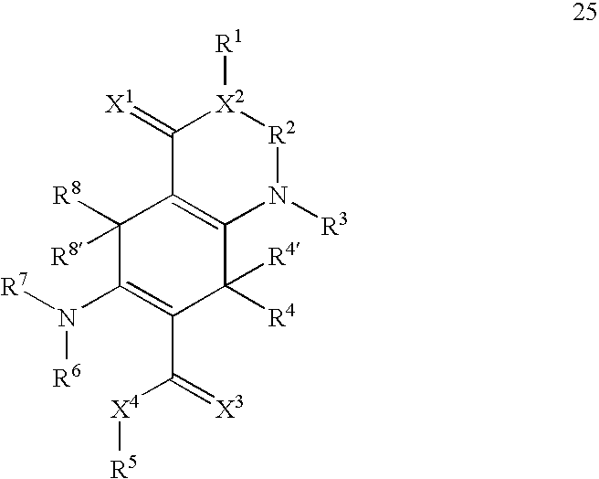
N([R6])(C1=C(C([X4][R5])=[X3])C([R4])([R4])C2=C(C1([R8])[R8])C(=[X1])[X2]([R1])[R2]N2[R3])[R7]
